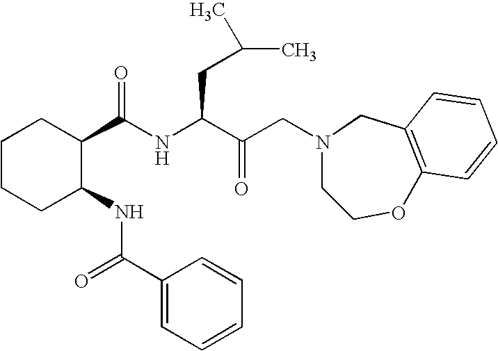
C1(C(NC(C(CN2CCOC3=C(C2)C=CC=C3)=O)CC(C)C)=O)CCCCC1NC(C1=CC=CC=C1)=O
